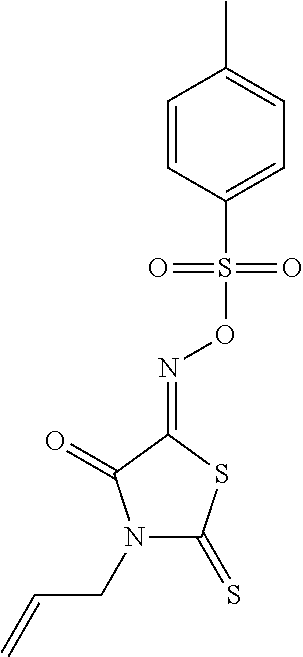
C1=CC(S(ON=C2C(=O)N(CC=C)C(=S)S2)(=O)=O)=CC=C1C
